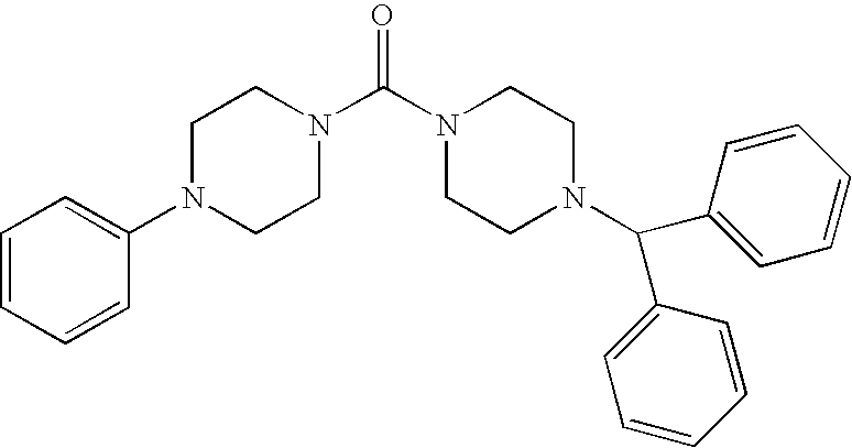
C1=CC=CC(N2CCN(C(N3CCN(C(C4=CC=CC=C4)C4=CC=CC=C4)CC3)=O)CC2)=C1
